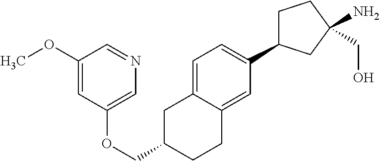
C1=C2C(=CC(C3CCC(CO)(N)C3)=C1)CCC(COC1=CN=CC(OC)=C1)C2
